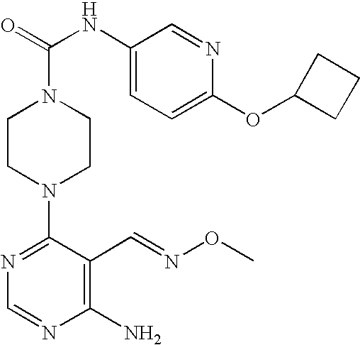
C(N1CCN(C2=NC=NC(N)=C2C=NOC)CC1)(NC1=CC=C(OC2CCC2)N=C1)=O
